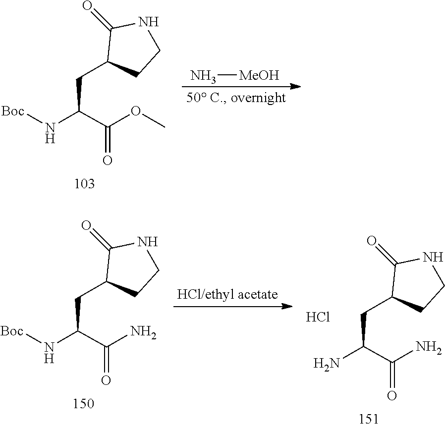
N(C(C(=O)OC)CC1C(=O)NCC1)[Boc].N[MeOH].N(C(C(=O)N)CC1C(=O)NCC1)[Boc].NC(C(=O)N)CC1C(=O)NCC1.Cl
